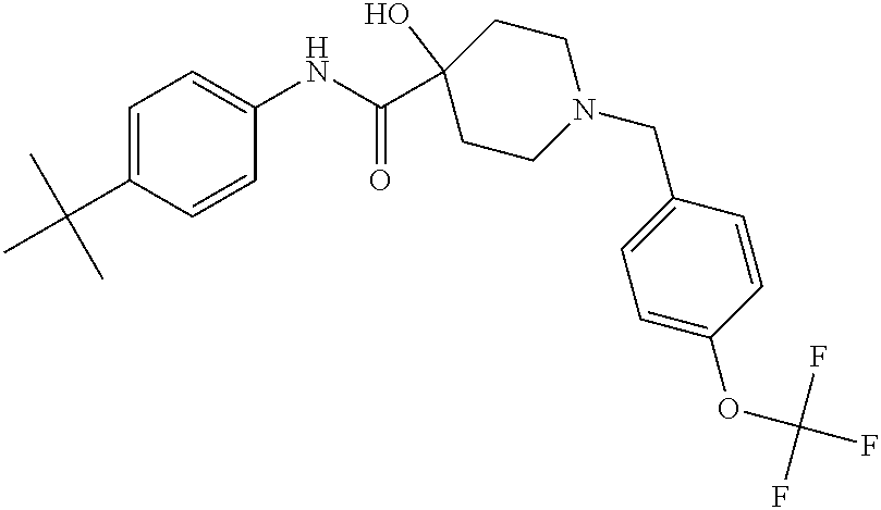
C1=C(C(C)(C)C)C=CC(NC(C2(O)CCN(CC3=CC=C(OC(F)(F)F)C=C3)CC2)=O)=C1
